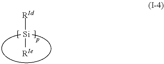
[RId][Si][RIe]
